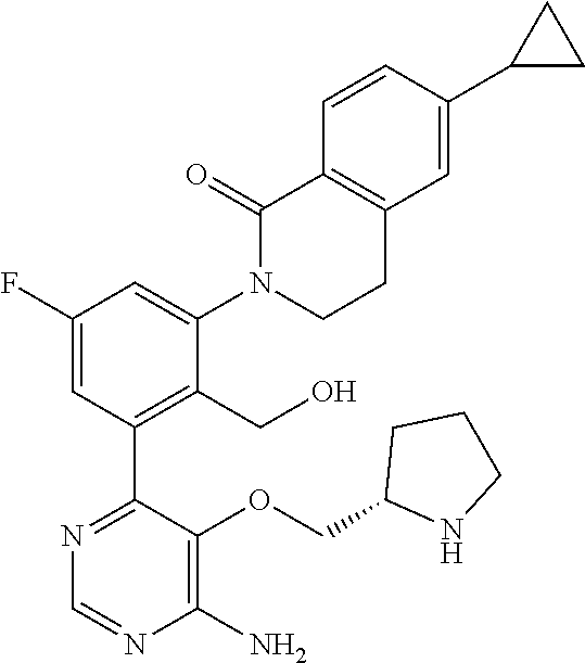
C1(F)=CC(C2=NC=NC(N)=C2OCC2NCCC2)=C(CO)C(N2CCC3=C(C2=O)C=CC(C2CC2)=C3)=C1
